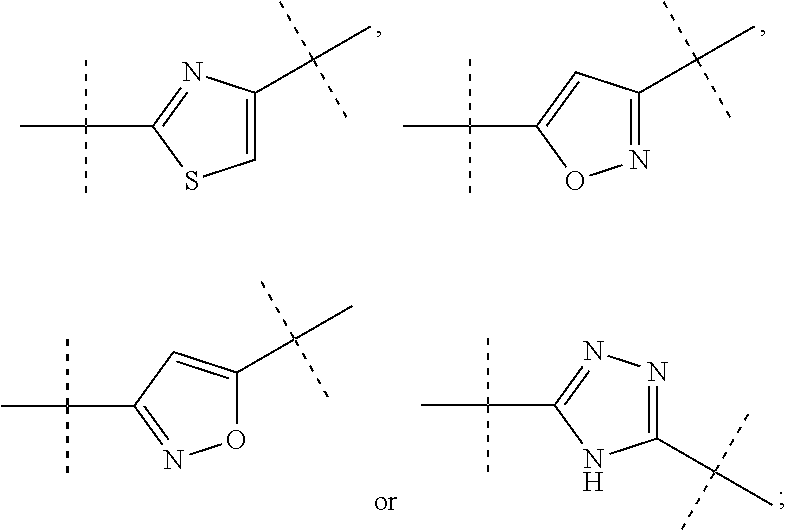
C1=C(C(C)(C)C)N=C(C(C)(C)C)S1.N1=C(C(C)(C)C)C=C(C(C)(C)C)O1.O1C(C(C)(C)C)=CC(C(C)(C)C)=N1.C1(C(C)(C)C)=NN=C(C(C)(C)C)N1
